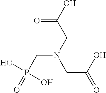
OC(CN(CC(=O)O)CP(=O)(O)O)=O
